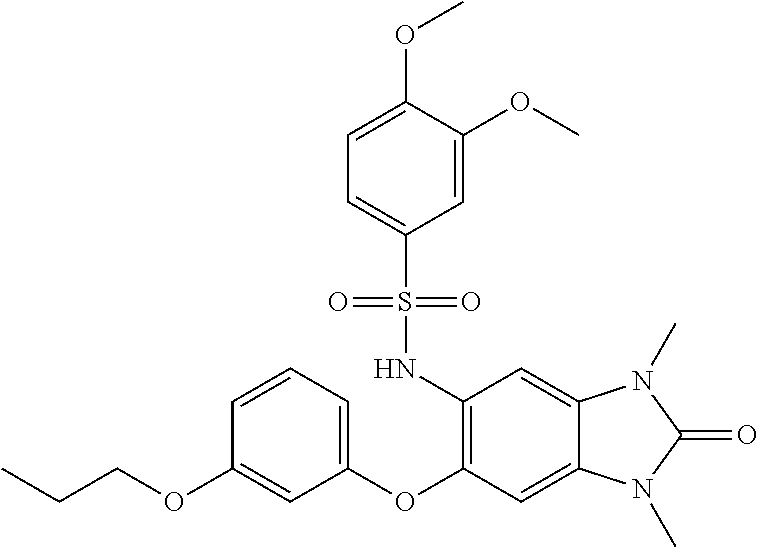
C1=CC=C(OC2=C(NS(C3=CC=C(OC)C(OC)=C3)(=O)=O)C=C3C(=C2)N(C)C(=O)N3C)C=C1OCCC
